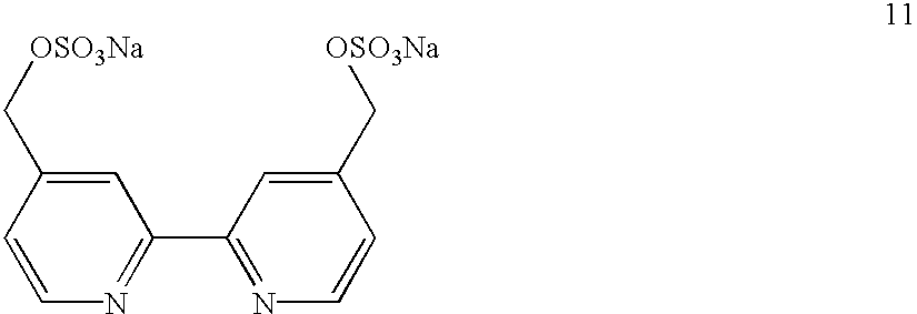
C1=C(C[OSO3Na])C=CN=C1C1=NC=CC(C[OSO3Na])=C1
